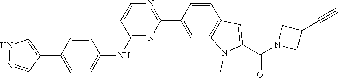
N1N=CC(C2=CC=C(NC3=NC(C4=CC5=C(C=C4)C=C(C(N4CC(C#C)C4)=O)N5C)=NC=C3)C=C2)=C1
